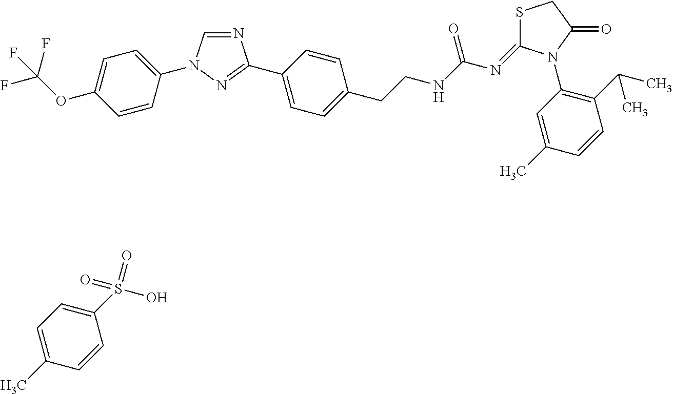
C1=C(S(=O)(O)=O)C=CC(C)=C1.C1=CC(N2C=NC(C3=CC=C(CCNC(N=C4SCC(=O)N4C4=C(C(C)C)C=CC(C)=C4)=O)C=C3)=N2)=CC=C1OC(F)(F)F
